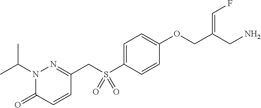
C1=C(S(CC2=NN(C(C)C)C(=O)C=C2)(=O)=O)C=CC(OCC(CN)=CF)=C1
